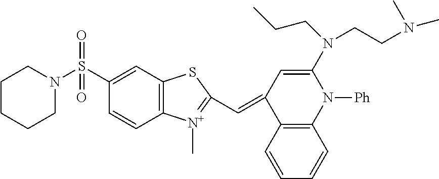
N1([Ph])C(N(CCN(C)C)CCC)=CC(=CC2=[N+](C)C3=C(C=C(S(N4CCCCC4)(=O)=O)C=C3)S2)C2=C1C=CC=C2
